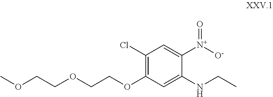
C1(Cl)=C(OCCOCCOC)C=C(NCC)C([N+]([O-])=O)=C1
